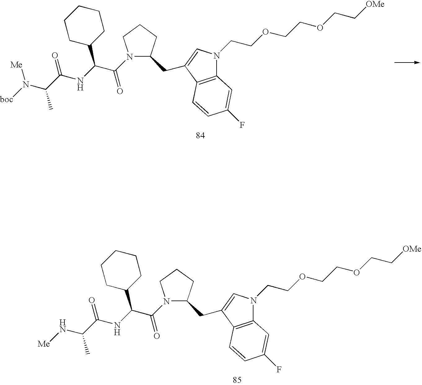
N1(C(C(NC(C(N([boc])[Me])C)=O)C2CCCCC2)=O)CCCC1CC1=CN(CCOCCOCC[OMe])C2=C1C=CC(F)=C2.N1(C(C(NC(C(N[Me])C)=O)C2CCCCC2)=O)CCCC1CC1=CN(CCOCCOCC[OMe])C2=C1C=CC(F)=C2
